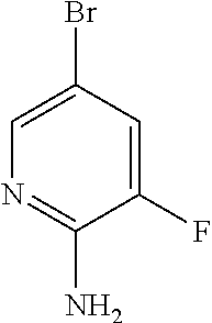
N1=C(N)C(F)=CC(Br)=C1
